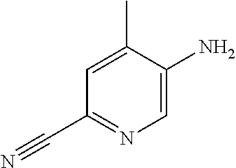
C1(N)=CN=C(C#N)C=C1C
